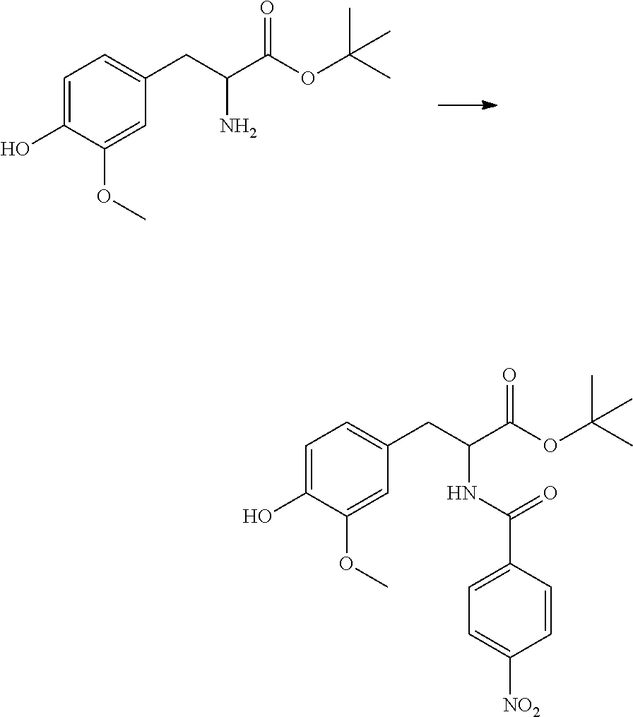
C1=C(O)C(OC)=CC(CC(C(OC(C)(C)C)=O)N)=C1.C1=C(O)C(OC)=CC(CC(C(OC(C)(C)C)=O)NC(C2=CC=C([NO2])C=C2)=O)=C1
